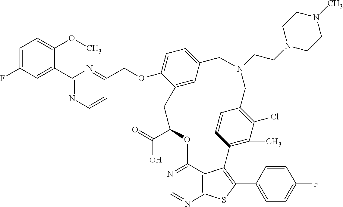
C1(C(=O)O)OC2=NC=NC3=C2C(=C(C2=CC=C(F)C=C2)S3)C2=C(C)C(Cl)=C(C=C2)CN(CCN2CCN(C)CC2)CC2=CC=C(OCC3=NC(C4=CC(F)=CC=C4OC)=NC=C3)C(=C2)C1
